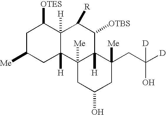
C1C([Me])CC2([H])C([H])(C1[OTES])C([R])C([OTBS])C1([H])C2([Me])CC(O)CC1([Me])CC([D])([D])O
